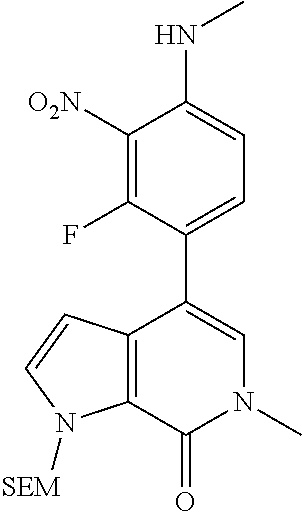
FC1=C([O2N])C(NC)=CC=C1C1=CN(C)C(=O)C2=C1C=CN2[SEM]
